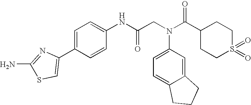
C1=C(N(C(C2CCS(=O)(=O)CC2)=O)CC(NC2=CC=C(C3=CSC(N)=N3)C=C2)=O)C=C2C(=C1)CCC2
